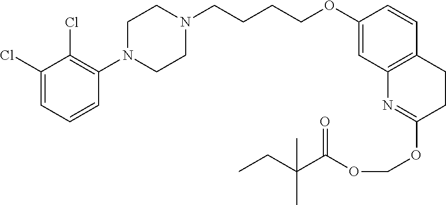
C1(Cl)=CC=CC(N2CCN(CCCCOC3=CC4=C(C=C3)CCC(OCOC(C(CC)(C)C)=O)=N4)CC2)=C1Cl
